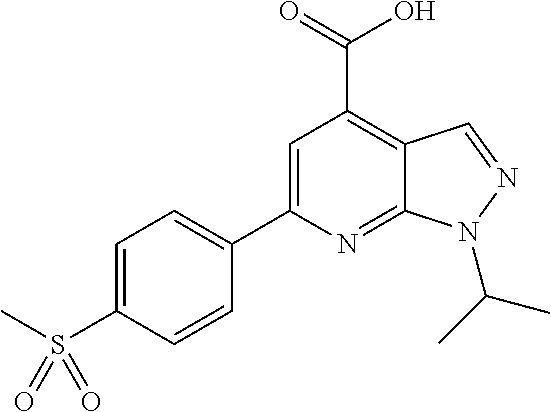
C1=C(S(C)(=O)=O)C=CC(C2=CC(C(=O)O)=C3C(=N2)N(C(C)C)N=C3)=C1
